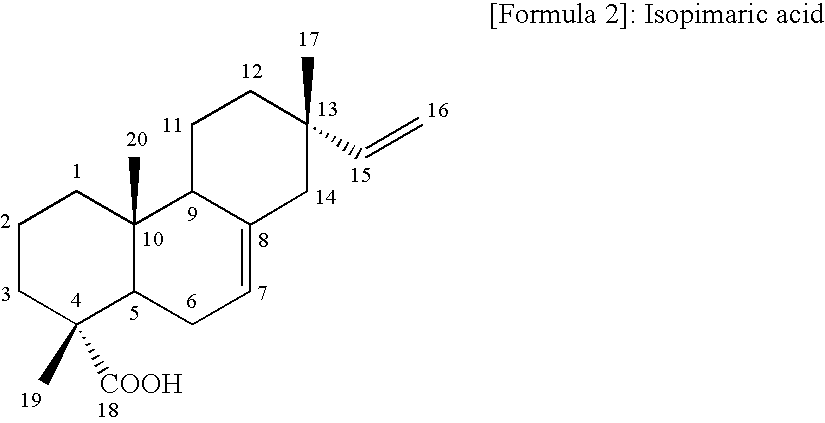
C1CC(C)([COOH])C2C(C)(C1)C1C(=CC2)CC(C)(C=C)CC1
